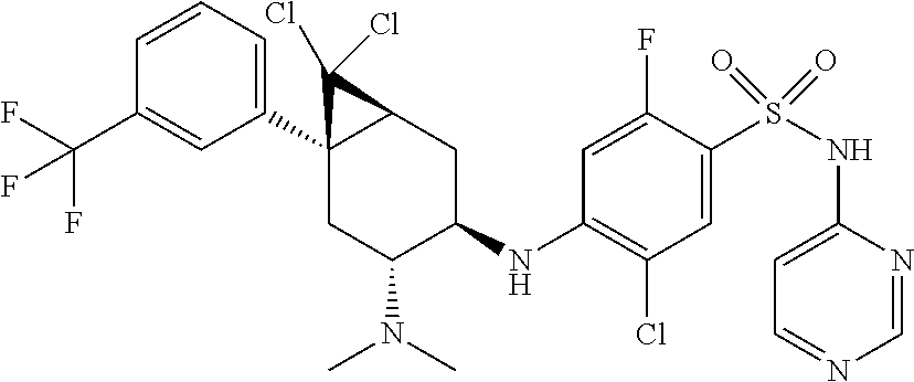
C1(C23CC(N(C)C)C(NC4=C(Cl)C=C(S(NC5=CC=NC=N5)(=O)=O)C(F)=C4)CC2C3(Cl)Cl)=CC=CC(C(F)(F)F)=C1
